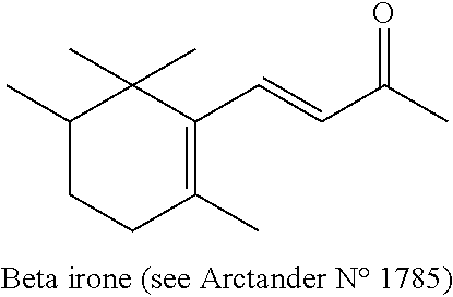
C1(C)=C(C=CC(C)=O)C(C)(C)C(C)CC1
